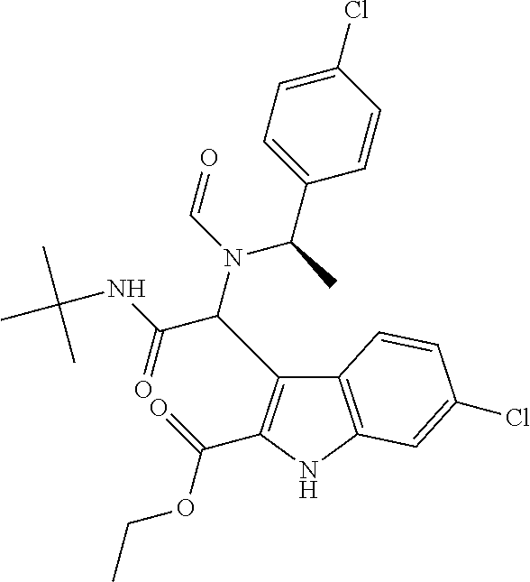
C12=C(NC(C(=O)OCC)=C1C(N(C(C1=CC=C(Cl)C=C1)C)C=O)C(NC(C)(C)C)=O)C=C(Cl)C=C2
